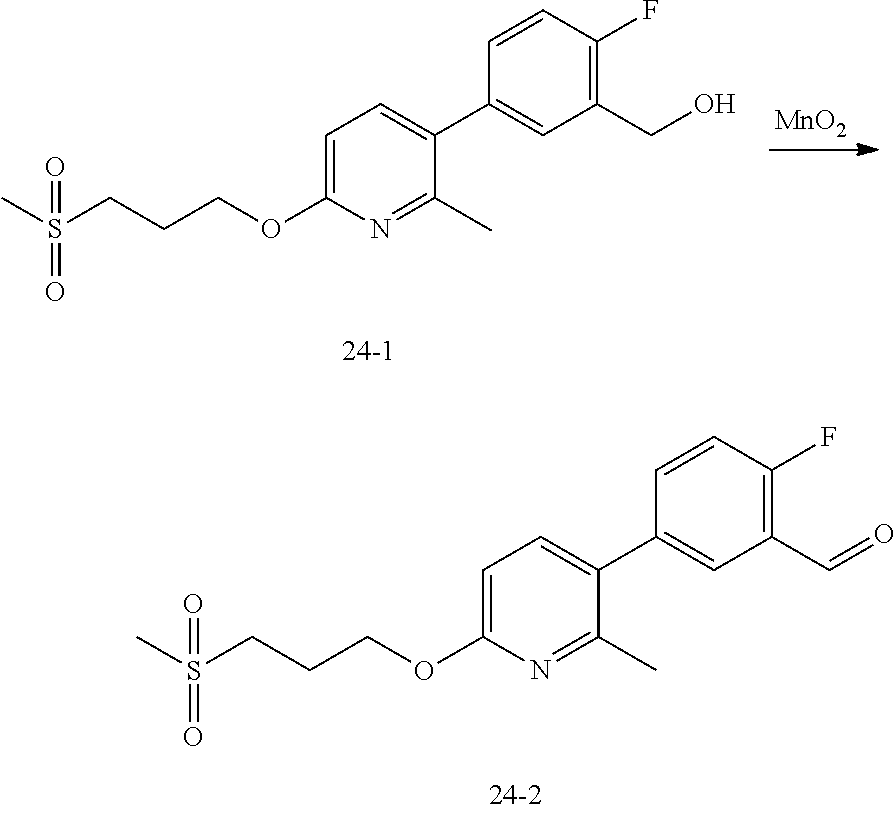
C1=C(OCCCS(=O)(=O)C)N=C(C)C(C2=CC(CO)=C(F)C=C2)=C1.[MnO2].C1=C(OCCCS(=O)(=O)C)N=C(C)C(C2=CC(C=O)=C(F)C=C2)=C1
